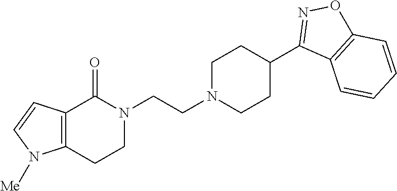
N1(CCN2CCC(C3=NOC4=C3C=CC=C4)CC2)C(=O)C2=C(CC1)N([Me])C=C2
